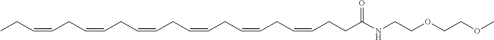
C(NCCOCCOC)(=O)CCC=CCC=CCC=CCC=CCC=CCC=CCC
